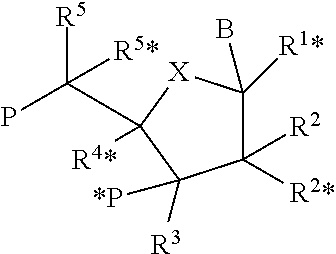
C1([R2])([R2*])C(B)([R1*])[X]C([R4*])(C([R5])([R5*])P)C1([*P])[R3]
